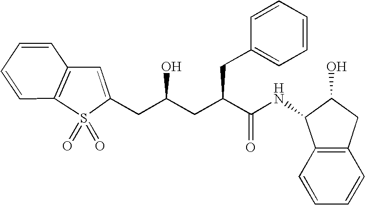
C12=C(C=CC=C1)C(NC(C(CC(CC1=CC3=C(S1(=O)=O)C=CC=C3)O)CC1=CC=CC=C1)=O)C(O)C2
